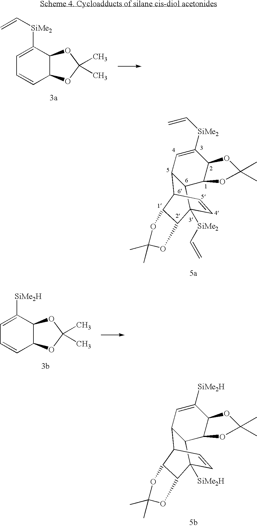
C12C(C([SiMe2]C=C)=CC=C1)OC(C)(C)O2.C12C(C([SiMe2H])=CC=C1)OC(C)(C)O2.C1=C([SiMe2H])C2C(OC(C)(C)O2)C2C1C1C=CC2([SiMe2H])C2C1OC(C)(C)O2.C1=C([SiMe2]C=C)C2C(OC(C)(C)O2)C2C1C1C=CC2([SiMe2]C=C)C2C1OC(C)(C)O2
